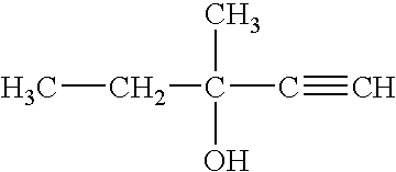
CCC(C#C)(C)O
